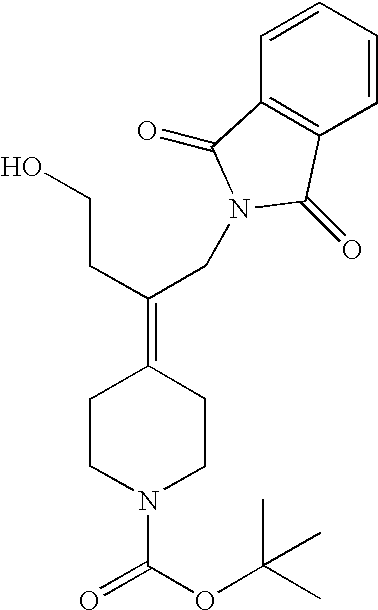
C1CN(C(OC(C)(C)C)=O)CCC1=C(CCO)CN1C(=O)C2=C(C=CC=C2)C1=O
